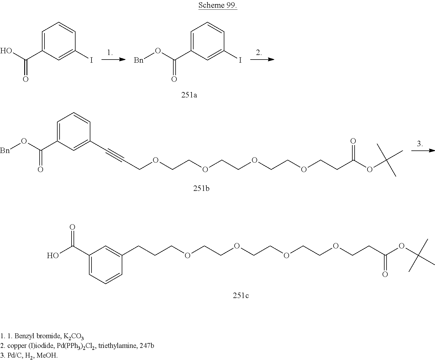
C(COCCOCCOCCOCCC(OC(C)(C)C)=O)CC1=CC(C(O)=O)=CC=C1.C1=C(C(O[Bn])=O)C=C(C#CCOCCOCCOCCOCCC(OC(C)(C)C)=O)C=C1.C1=C(C(O)=O)C=C(I)C=C1.C1=C(C(O[Bn])=O)C=C(I)C=C1
